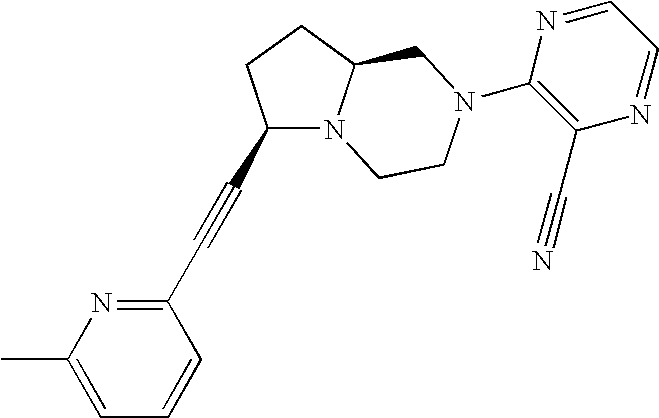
C1(C#CC2N3C(CC2)CN(C2=C(C#N)N=CC=N2)CC3)=NC(C)=CC=C1
